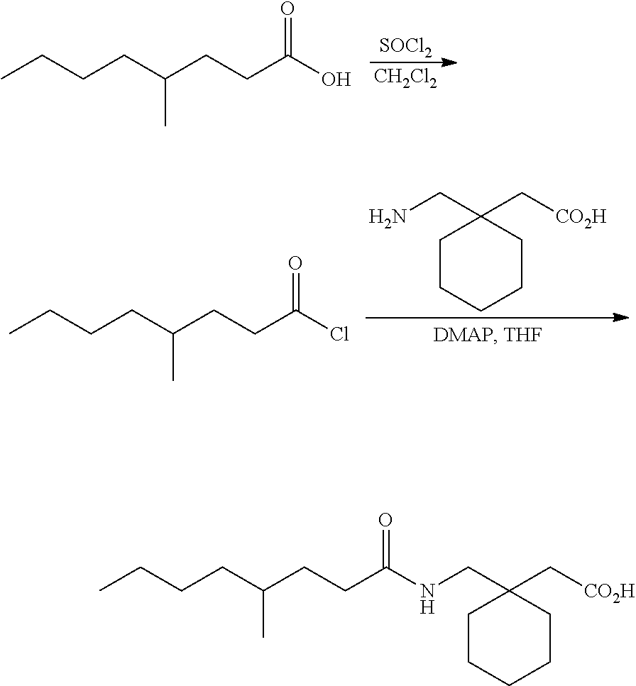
NCC1(C[CO2H])CCCCC1.ClC(CCC(CCCC)C)=O.[SOCl2].[CH2Cl2].OC(CCC(CCCC)C)=O.N(CC1(C[CO2H])CCCCC1)C(CCC(CCCC)C)=O
